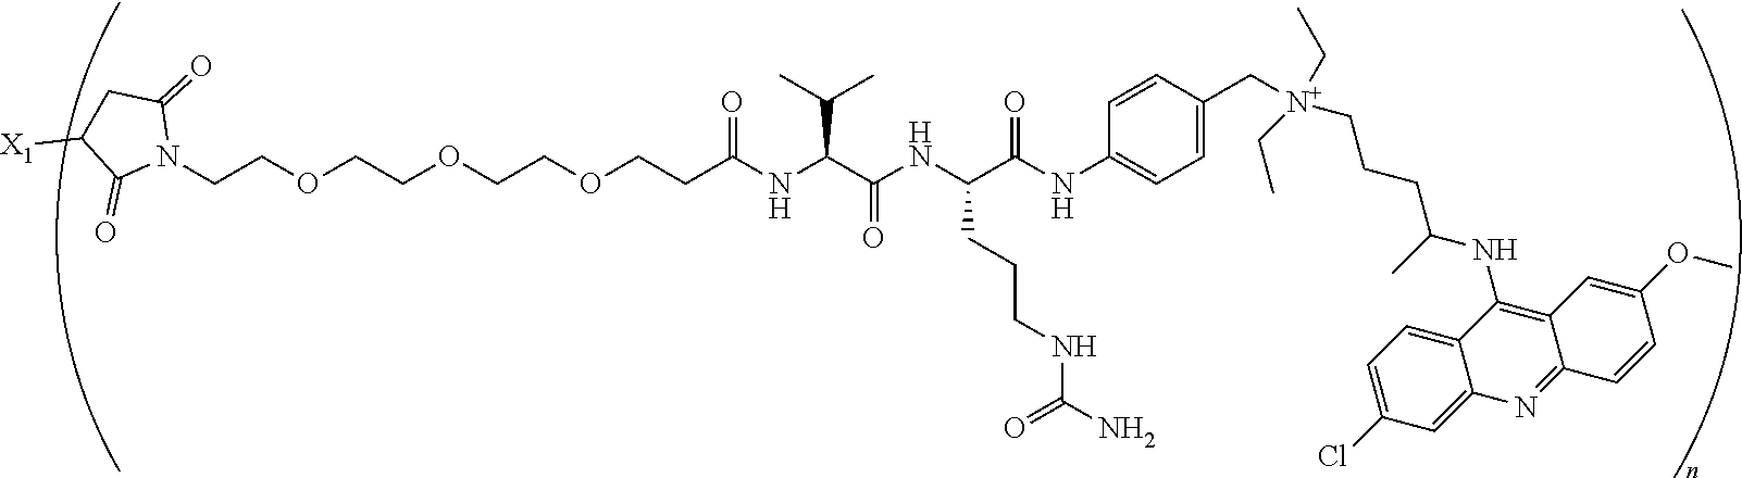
C(COCCOCCOCCC(NC(C(NC(C(NC1=CC=C(C[N+](CC)(CCCC(NC2=C3C(=NC4=CC(Cl)=CC=C42)C=CC(OC)=C3)C)CC)C=C1)=O)CCCNC(N)=O)=O)C(C)C)=O)N1C(=O)CC([X1])C1=O
